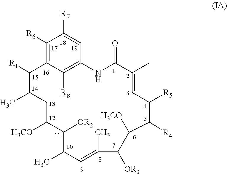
C12=C([R8])C(=C([R6])C([R7])=C1)C([R1])C(C)CC([H3CO])C([OR2])C(C)C=C(C)C([OR3])C([H3CO])C([R4])C([R5])C=C(C)C(=O)N2
